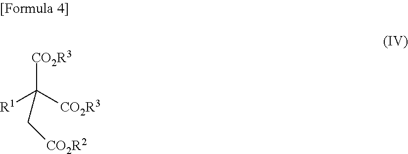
[R1]C([CO2R3])([CO2R3])C[CO2R2]
